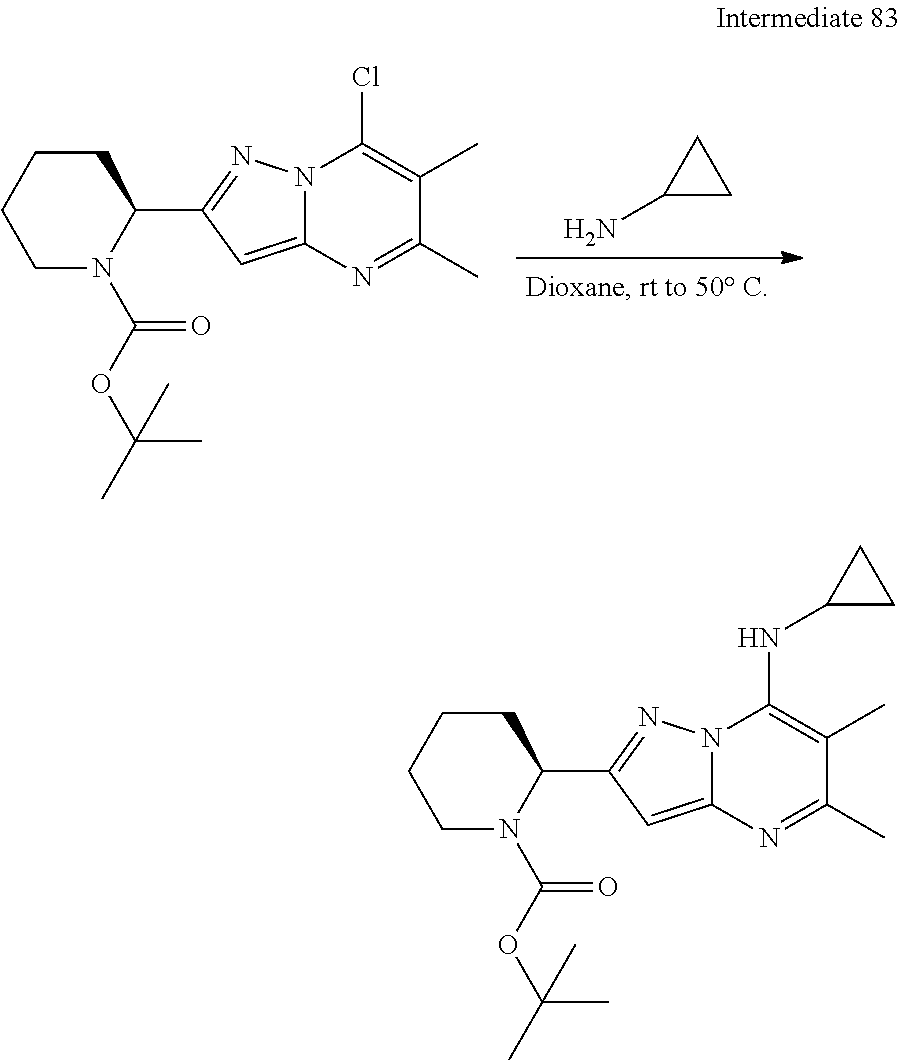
NC1CC1.O(C(N1C(C2=NN3C(=C2)N=C(C)C(C)=C3Cl)CCCC1)=O)C(C)(C)C.O(C(N1C(C2=NN3C(=C2)N=C(C)C(C)=C3NC2CC2)CCCC1)=O)C(C)(C)C
